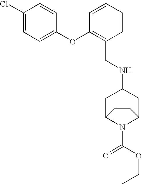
C1(Cl)=CC=C(OC2=C(CNC3CC4N(C(OCC)=O)C(C3)CC4)C=CC=C2)C=C1
